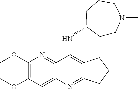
C1(OC)=C(OC)N=C2C(=C1)N=C1C(=C2N)CCC1.C1C(C)CCN(C)CC1
